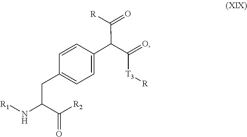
C1=CC(C(C([T3][R])=O)C([R])=O)=CC=C1CC(N[R1])C([R2])=O
